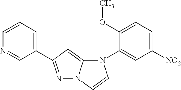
N1(C2=CC([NO2])=CC=C2OC)C2=CC(C3=CC=CN=C3)=NN2C=C1
